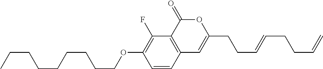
C1=CC2=C(C(F)=C1OCCCCCCCCC)C(=O)OC(CCC=CCCC=C)=C2
